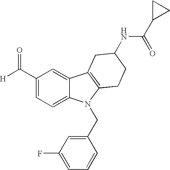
C1(C([H])=O)=CC=C2C(=C1)C1=C(N2CC2=CC(F)=CC=C2)CCC(NC(C2CC2)=O)C1
